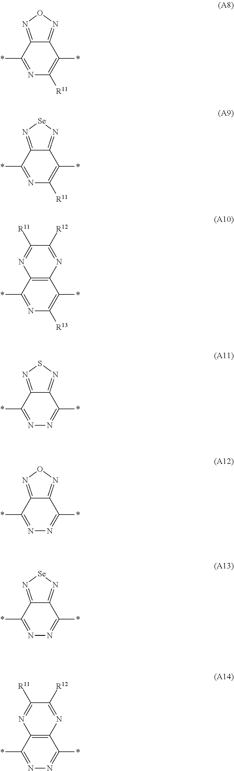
C12=NON=C1C(*)=C([R11])N=C2*.C12=N[Se]N=C1C(*)=C([R11])N=C2*.C12=C(C(*)=C([R13])N=C1*)N=C([R12])C([R11])=N2.C12=NSN=C1C(*)=NN=C2*.C12=NON=C1C(*)=NN=C2*.C12=N[Se]N=C1C(*)=NN=C2*.C12=C(C(*)=NN=C1*)N=C([R12])C([R11])=N2
